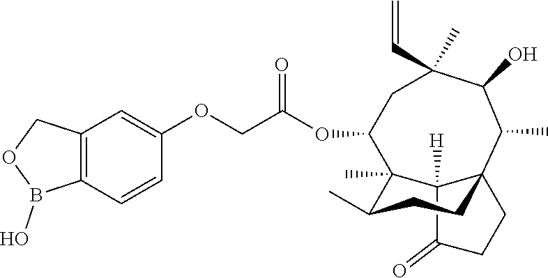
C12([H])C(=O)CCC13CCC(C)C2(C)C(OC(COC1=CC2=C(C=C1)B(O)OC2)=O)CC(C=C)(C)C(O)C3C
